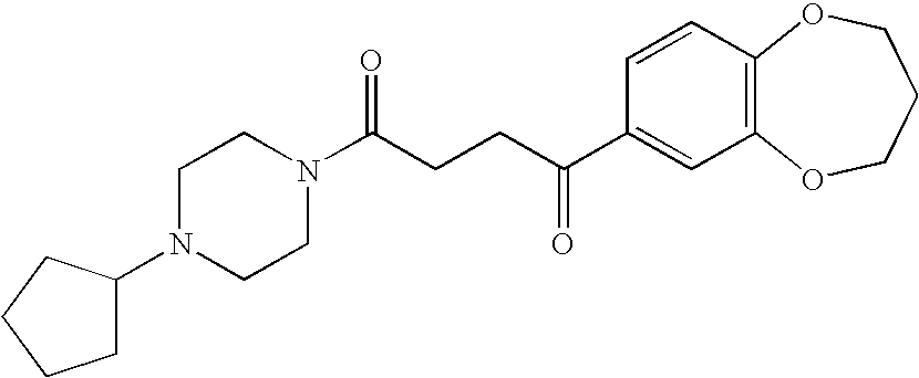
C(CCC(C1=CC2=C(C=C1)OCCCO2)=O)(=O)N1CCN(C2CCCC2)CC1
